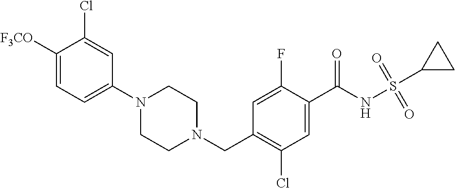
C1([F3CO])=CC=C(N2CCN(CC3=C(Cl)C=C(C(NS(C4CC4)(=O)=O)=O)C(F)=C3)CC2)C=C1Cl
